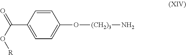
O(C(C1=CC=C(O[(CH2)3]N)C=C1)=O)[R]
